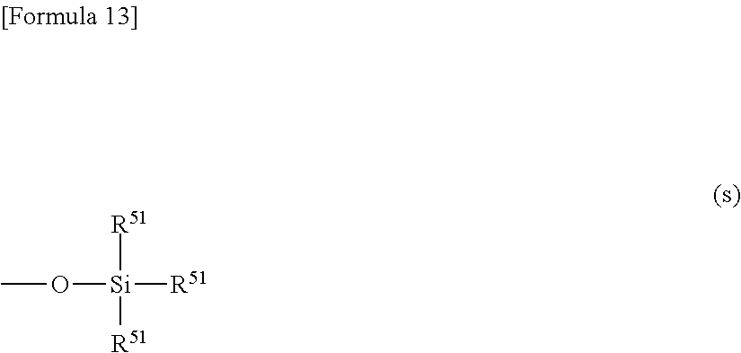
[R51][Si]([R51])([R51])OC
